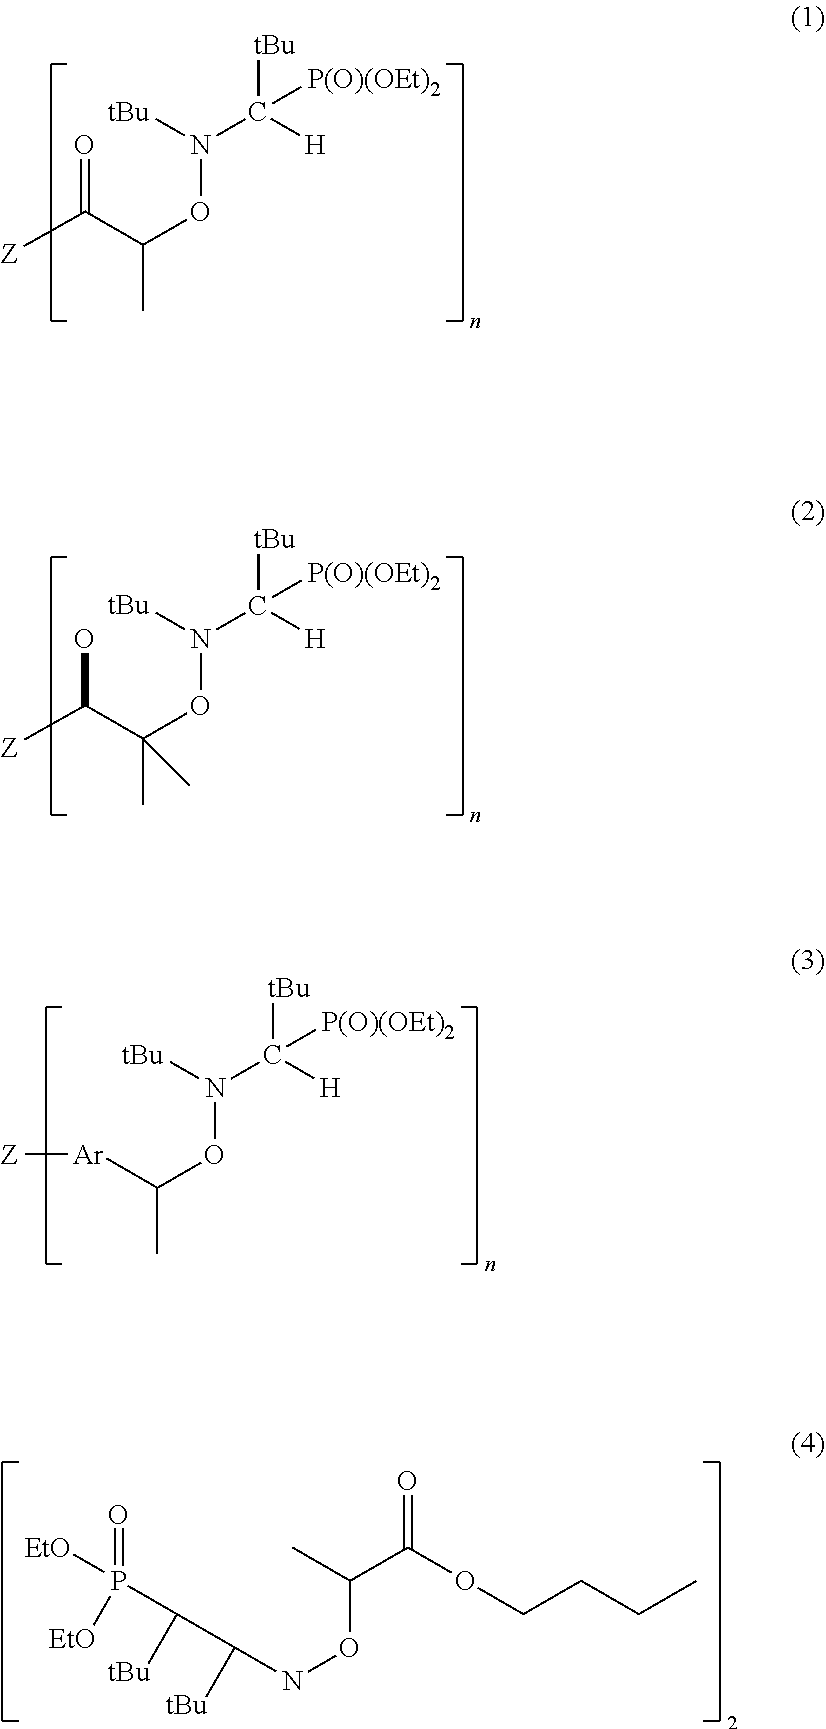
[Z]C(C(ON(C([H])([tBu])[P(O)(OEt)2])[tBu])C)=O.[Z]C(C(ON(C([H])([tBu])[P(O)(OEt)2])[tBu])(C)C)O.[Z][Ar]C(ON(C([H])([tBu])[P(O)(OEt)2])[tBu])C.CCCCOC(C(C)ONC([tBu])C([tBu])P([EtO])(=O)[EtO])=O
